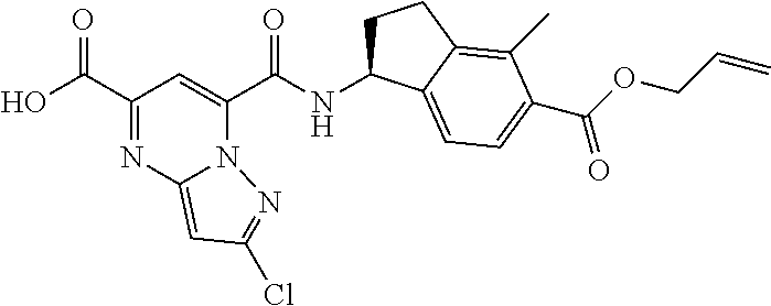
N(C(C1=CC(C(O)=O)=NC2=CC(Cl)=NN12)=O)C1CCC2=C(C)C(C(OCC=C)=O)=CC=C12
